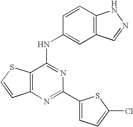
C12=C(C=CC(NC3=NC(C4=CC=C(Cl)S4)=NC4=C3SC=C4)=C1)NN=C2
